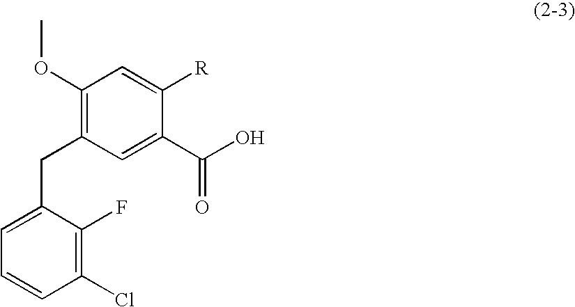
C1=C(CC2=C(OC)C=C([R])C(C(=O)O)=C2)C(F)=C(Cl)C=C1
